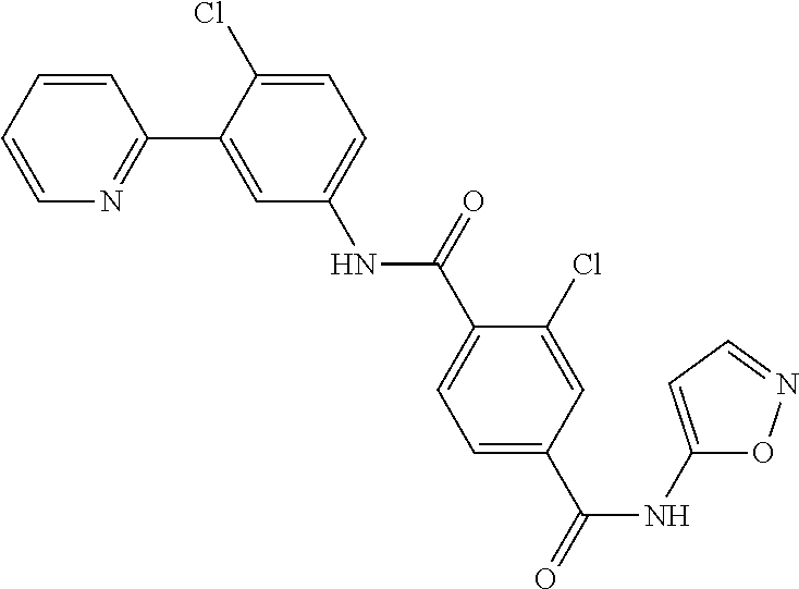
C1=CC=CN=C1C1=CC(NC(C2=CC=C(C(=O)NC3=CC=NO3)C=C2Cl)=O)=CC=C1Cl
